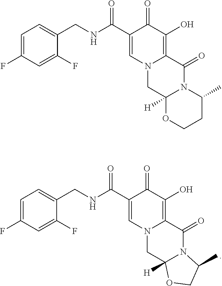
C1=C(F)C=C(F)C(CNC(C2=CN3C(=C(O)C2=O)C(=O)N2C([H])(C3)OCC2C)=O)=C1.C1=C(F)C=C(F)C(CNC(C2=CN3C(=C(O)C2=O)C(=O)N2C([H])(C3)OCCC2C)=O)=C1
